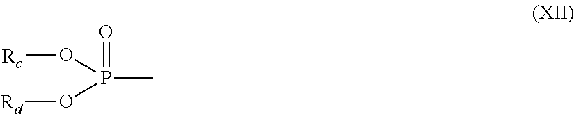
P(C)(O[Rd])(=O)O[Rc]
